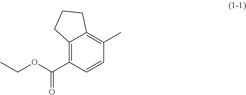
C12=C(C(OCC)=O)C=CC(C)=C1CCC2
